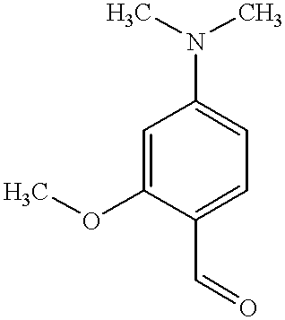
C1=C(OC)C(C=O)=CC=C1N(C)C
